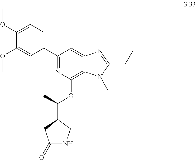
C1=C(OC)C(OC)=CC(C2=NC(OC(C3CC(=O)NC3)C)=C3C(=C2)N=C(CC)N3C)=C1
